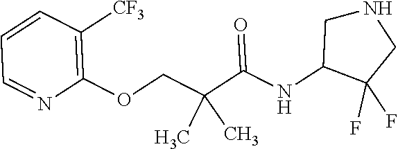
C1=CC([CF3])=C(OCC(C(NC2C(F)(F)CNC2)=O)(C)C)N=C1
